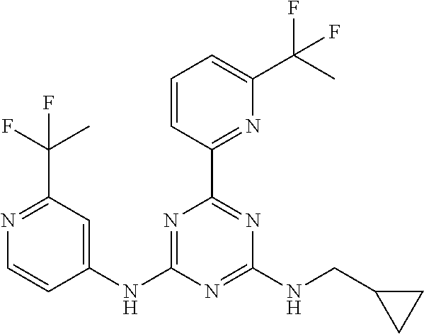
C1(NC2=NC(C3=NC(C(F)(C)F)=CC=C3)=NC(NCC3CC3)=N2)=CC(C(F)(C)F)=NC=C1
